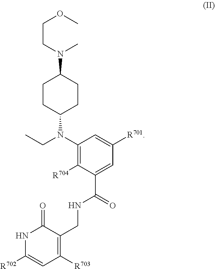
N1C([R702])=CC([R703])=C(CNC(=O)C2=CC([R701])=CC(N(CC)C3CCC(N(C)CCOC)CC3)=C2[R704])C1=O
